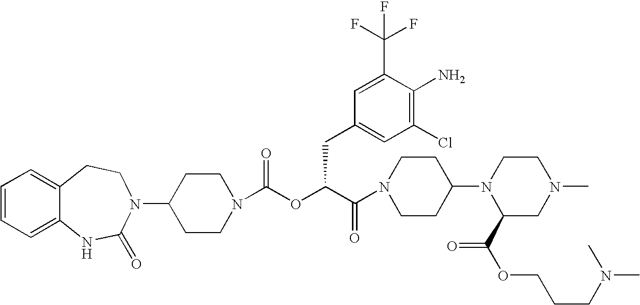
C12=CC=CC=C1NC(=O)N(C1CCN(C(OC(C(=O)N3CCC(N4C(C(OCCCN(C)C)=O)CN(C)CC4)CC3)CC3=CC(Cl)=C(N)C(C(F)(F)F)=C3)=O)CC1)CC2
